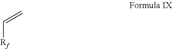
[Rf]C=C
